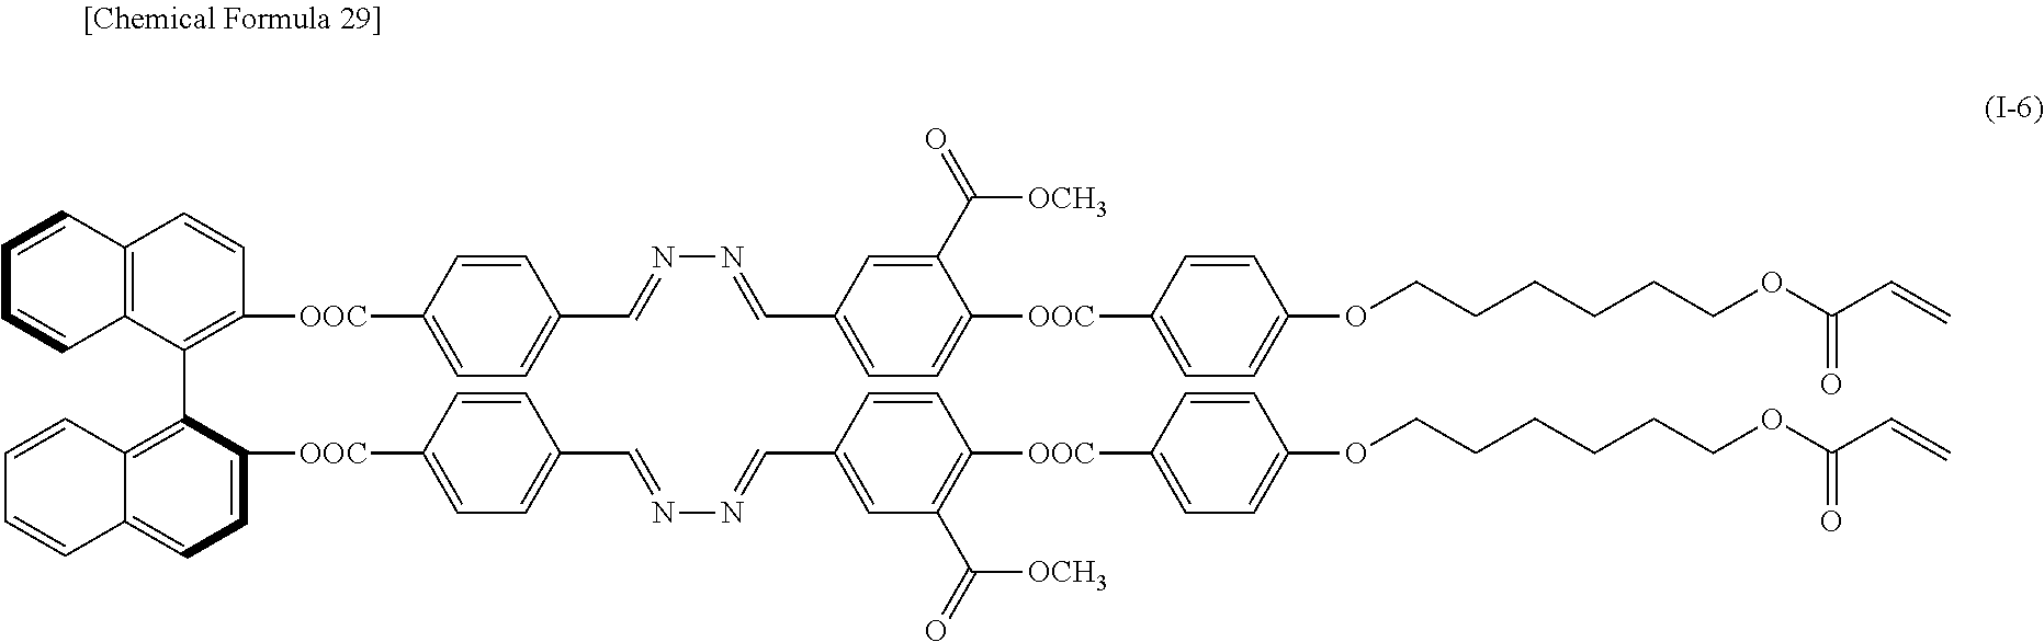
C1=CC2=C(C=C1)C(C1=C3C(=CC=C1[OOC]C1=CC=C(C=NN=CC4=CC(C(=O)[OCH3])=C([OOC]C5=CC=C(OCCCCCCOC(C=C)=O)C=C5)C=C4)C=C1)C=CC=C3)=C([OOC]C1=CC=C(C=NN=CC3=CC=C([OOC]C4=CC=C(OCCCCCCOC(C=C)=O)C=C4)C(C(=O)[OCH3])=C3)C=C1)C=C2
